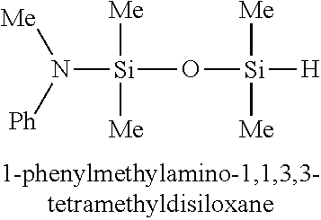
N([Si](O[Si]([H])([Me])[Me])([Me])[Me])([Me])[Ph]
